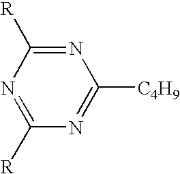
N1=C([R])N=C([R])N=C1[C4H9]
